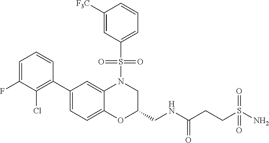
C1=C(F)C(Cl)=C(C2=CC=C3C(=C2)N(S(C2=CC=CC([F3C])=C2)(=O)=O)CC(CNC(=O)CCS(N)(=O)=O)O3)C=C1
